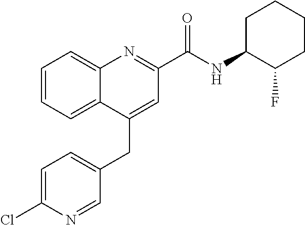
C1=C(Cl)N=CC(CC2=CC(C(NC3C(F)CCCC3)=O)=NC3=CC=CC=C23)=C1
